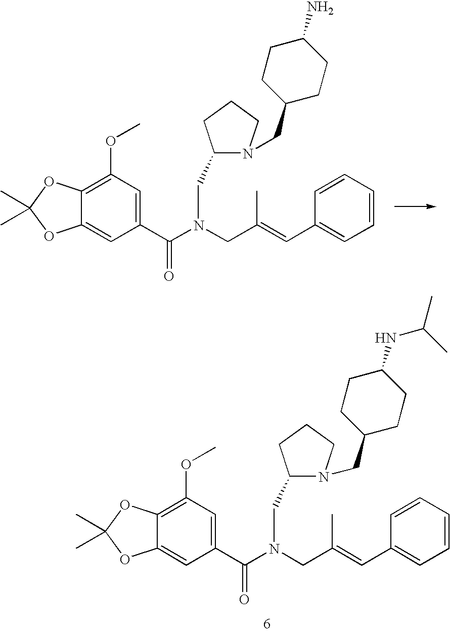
C(N(CC(=CC1=CC=CC=C1)C)C(C1=CC(OC)=C2C(=C1)OC(C)(C)O2)=O)C1CCCN1CC1CCC(NC(C)C)CC1.C(N(CC(=CC1=CC=CC=C1)C)C(C1=CC(OC)=C2C(=C1)OC(C)(C)O2)=O)C1CCCN1CC1CCC(N)CC1
